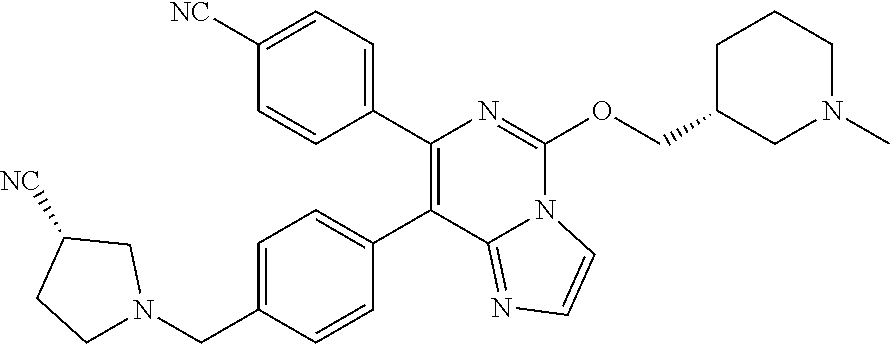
C1=C(CN2CCC([NC])C2)C=CC(C2=C(C3=CC=C([NC])C=C3)N=C(OCC3CN(C)CCC3)N3C2=NC=C3)=C1
